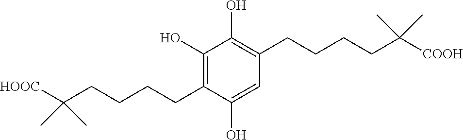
C1(O)=C(CCCCC(C)(C)[COOH])C=C(O)C(CCCCC(C)(C)[HOOC])=C1O
